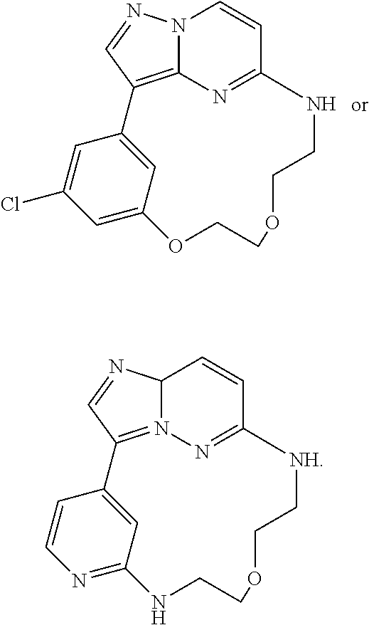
N12C3=C(C=N1)C1=CC(=CC(Cl)=C1)OCCOCCNC(=N3)C=C2.C12N3=C(C=N1)C1=CC(=NC=C1)NCCOCC[NH]C(=N3)C=C2
